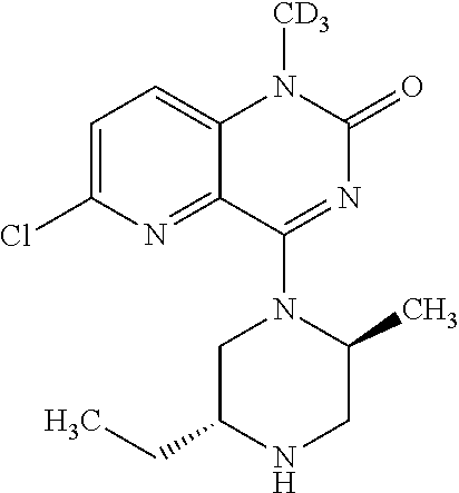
N1([CD3])C2=CC=C(Cl)N=C2C(N2CC(CC)NCC2C)=NC1=O
